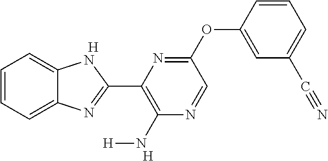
C1=CC=C2C(=C1)NC(C1=C(N[H])N=CC(OC3=CC(C#N)=CC=C3)=N1)=N2.[H].[H]
